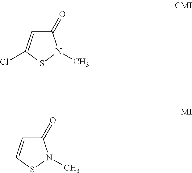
C1(=O)C=C(Cl)SN1C.C1(=O)C=CSN1C
